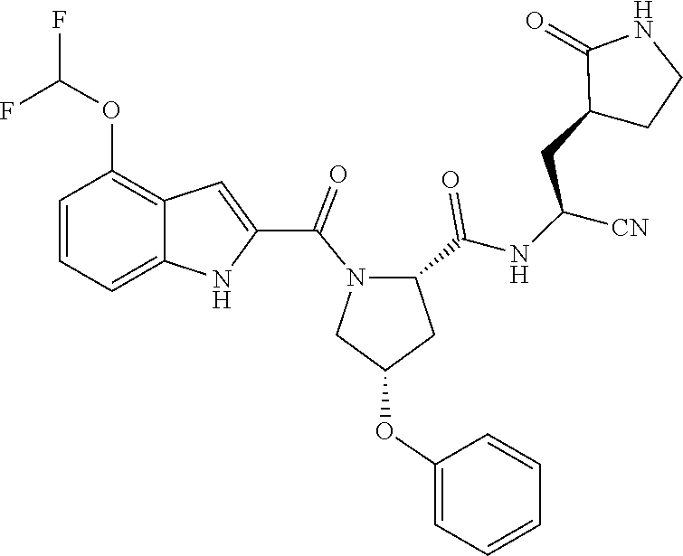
C1(OC2CN(C(C3=CC4=C(OC(F)F)C=CC=C4N3)=O)C(C(NC(CC3C(=O)NCC3)[CN])=O)C2)=CC=CC=C1
